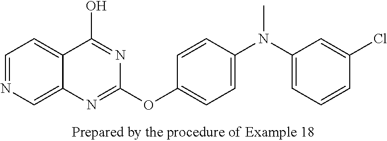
C1=NC=C2C(=C1)C(O)=NC(OC1=CC=C(N(C3=CC=CC(Cl)=C3)C)C=C1)=N2
